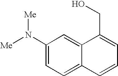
C1=C(N([Me])[Me])C=C2C(=C1)C=CC=C2CO
